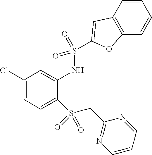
C1(Cl)=CC=C(S(CC2=NC=CC=N2)(=O)=O)C(NS(=O)(=O)C2=CC3=C(C=CC=C3)O2)=C1
